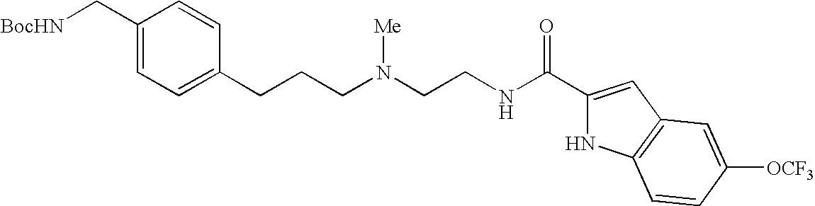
C1(C[BocHN])=CC=C(CCCN(CCNC(C2=CC3=C(N2)C=CC([OCF3])=C3)=O)[Me])C=C1
